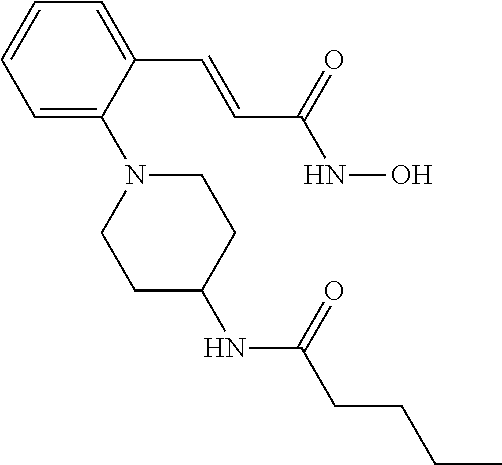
C1=C(N2CCC(NC(CCCC)=O)CC2)C(C=CC(NO)=O)=CC=C1
